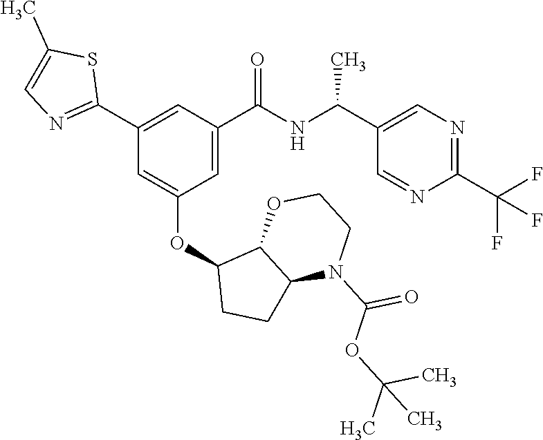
C1(C2=NC=C(C)S2)=CC(C(NC(C2=CN=C(C(F)(F)F)N=C2)C)=O)=CC(OC2CCC3C2OCCN3C(OC(C)(C)C)=O)=C1
